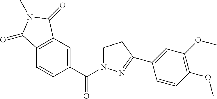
C12=C(C=C(C(=O)N3CCC(C4=CC(OC)=C(OC)C=C4)=N3)C=C1)C(=O)N(C)C2=O
